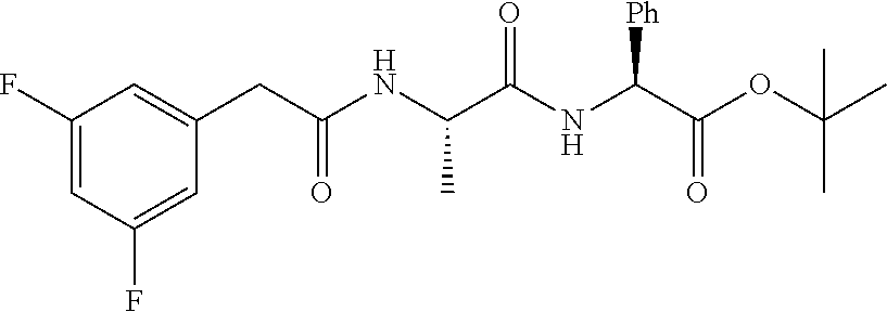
C1(F)=CC(F)=CC(CC(=O)NC(C)C(NC(C(=O)OC(C)(C)C)[Ph])=O)=C1
